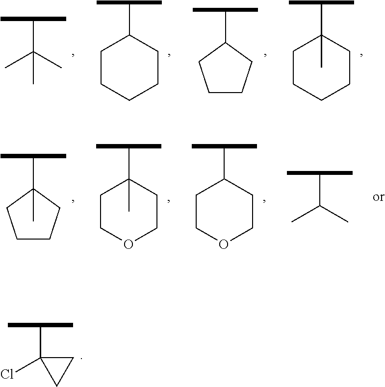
C(C1(Cl)CC1)(C)C.C(C(C)(C)C)(C)C.C(C1CCCCC1)(C)C.C(C1CCCC1)(C)C.C(C1(C)CCCCC1)(C)C.C(C1(C)CCCC1)(C)C.C(C1(C)CCOCC1)(C)C.C(C1CCOCC1)(C)C.C(C(C)C)(C)C
